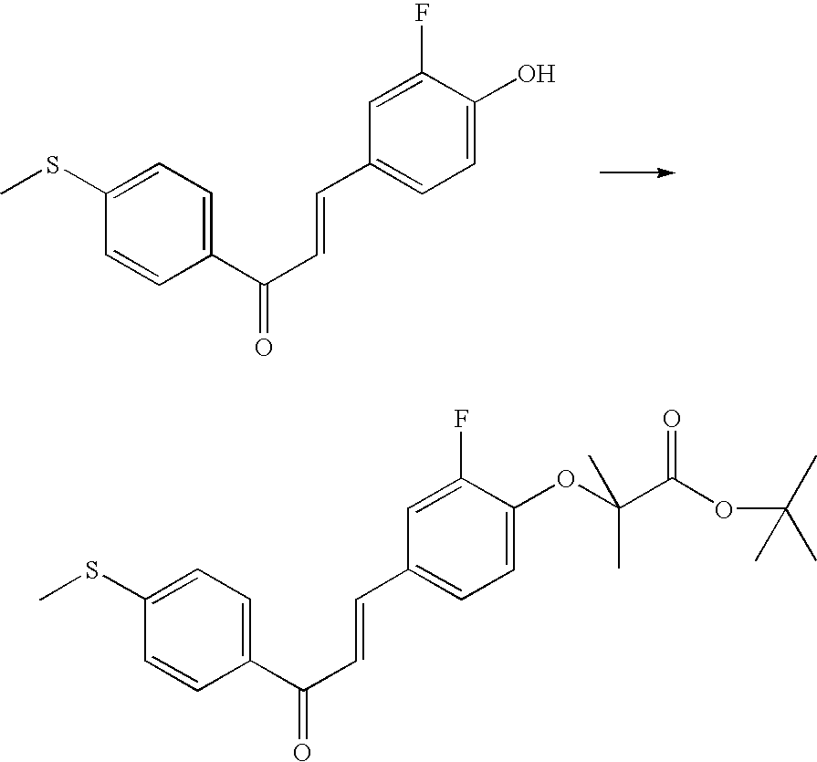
C1=CC(C(C=CC2=CC=C(O)C(F)=C2)=O)=CC=C1SC.C1=CC(C(C=CC2=CC=C(OC(C(OC(C)(C)C)=O)(C)C)C(F)=C2)=O)=CC=C1SC
